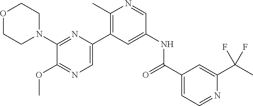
O1CCN(C2=NC(C3=C(C)N=CC(NC(C4=CC=NC(C(C)(F)F)=C4)=O)=C3)=CN=C2OC)CC1
